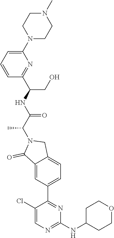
N1(C2=CC=CC(C(CO)NC(=O)C(C)N3CC4=CC=C(C5=NC(NC6CCOCC6)=NC=C5Cl)C=C4C3=O)=N2)CCN(C)CC1
